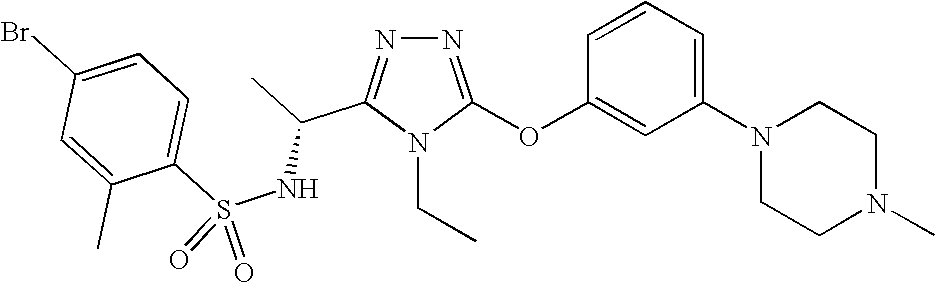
N1=C(OC2=CC(N3CCN(C)CC3)=CC=C2)N(CC)C(C(C)NS(C2=CC=C(Br)C=C2C)(=O)=O)=N1
